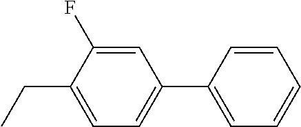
C1=C(CC)C(F)=CC(C2=CC=CC=C2)=C1
